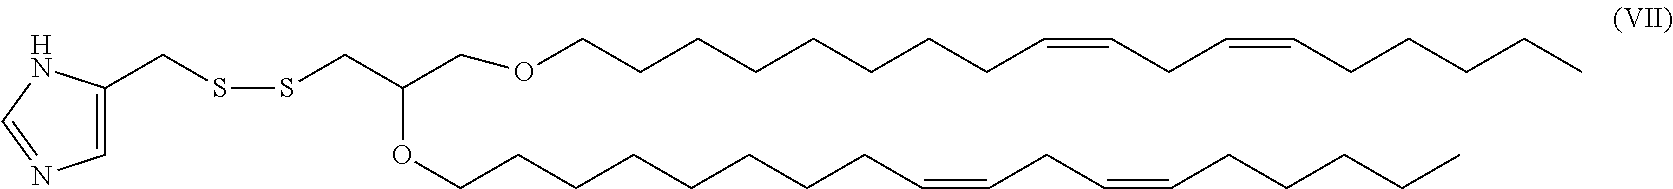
O(CCCCCCCCC=CCC=CCCCCC)CC(CSSCC1=CN=CN1)OCCCCCCCCC=CCC=CCCCCC
